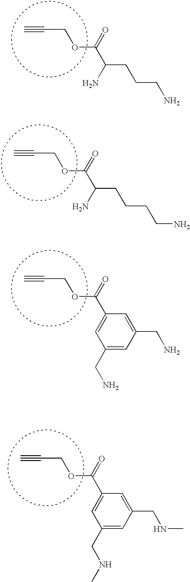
C#CCOC(=O)c(CCCN)n.C#CCOC(=O)c(CCCCN)n.C#CCOC(=O)C1~CC(CN)=CC(CN)=C1.C#CCOC(=O)C1~CC(CNC)=CC(CNC)=C1
